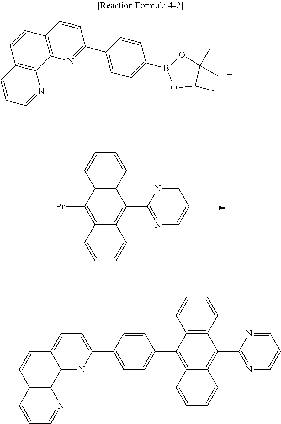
C12=C(N=C(C3=CC=C(B4OC(C)(C)C(C)(C)O4)C=C3)C=C1)C1=C(C=C2)C=CC=N1.C12=C(C=CC=C1)C(C1=NC=CC=N1)=C1C(=C2Br)C=CC=C1.C12=C(C=CC=C1)C(C1=NC=CC=N1)=C1C(=C2C2=CC=C(C3=CC=C4C(=N3)C3=C(C=C4)C=CC=N3)C=C2)C=CC=C1
